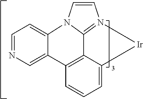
C1=NC=C2C(=C1)N1C3=N(C=C1)[Ir]C1=CC=CC2=C13
